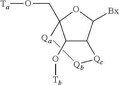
C1(O[Tb])C2C([Bx])OC1(CO[Ta])[Qa][Qb][Qc]2
